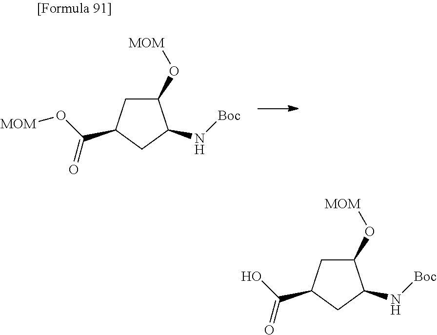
C1C(O[MOM])C(N[Boc])CC1C(O[MOM])=O.C1C(O[MOM])C(N[Boc])CC1C(O)=O
